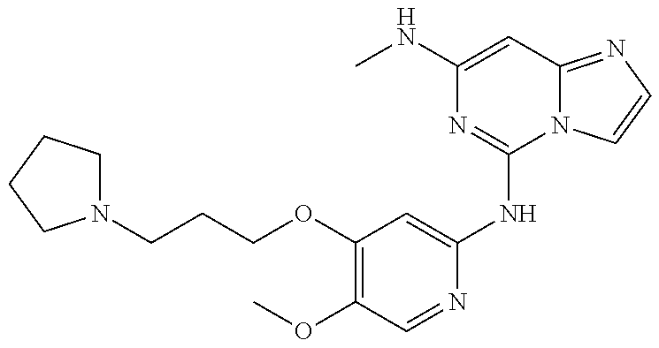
N1(CCCOC2=C(OC)C=NC(NC3=NC(NC)=CC4=NC=CN34)=C2)CCCC1
